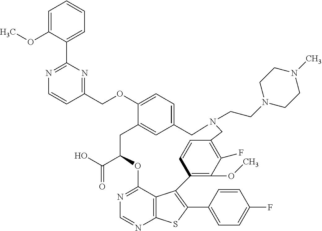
C1=C(OC)C(C2=NC=CC(COC3=CC=C4C=C3CC(C(O)=O)OC3=NC=NC5=C3C(=C(C3=CC=C(F)C=C3)S5)C3=C(OC)C(F)=C(C=C3)CN(CCN3CCN(C)CC3)C4)=N2)=CC=C1
